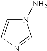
N1(N)C=CN=C1
